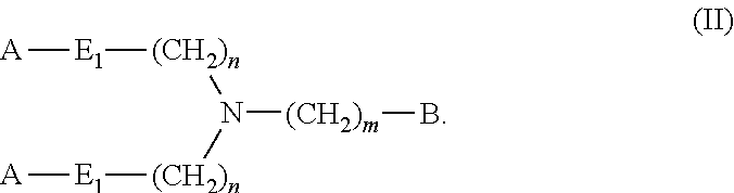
[A][E1][(CH2)n]N([(CH2)n][E1][A])[(CH2)m]B
